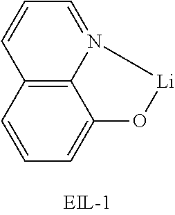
C1=CC2=C3C(=C1)O[Li]N3=CC=C2
